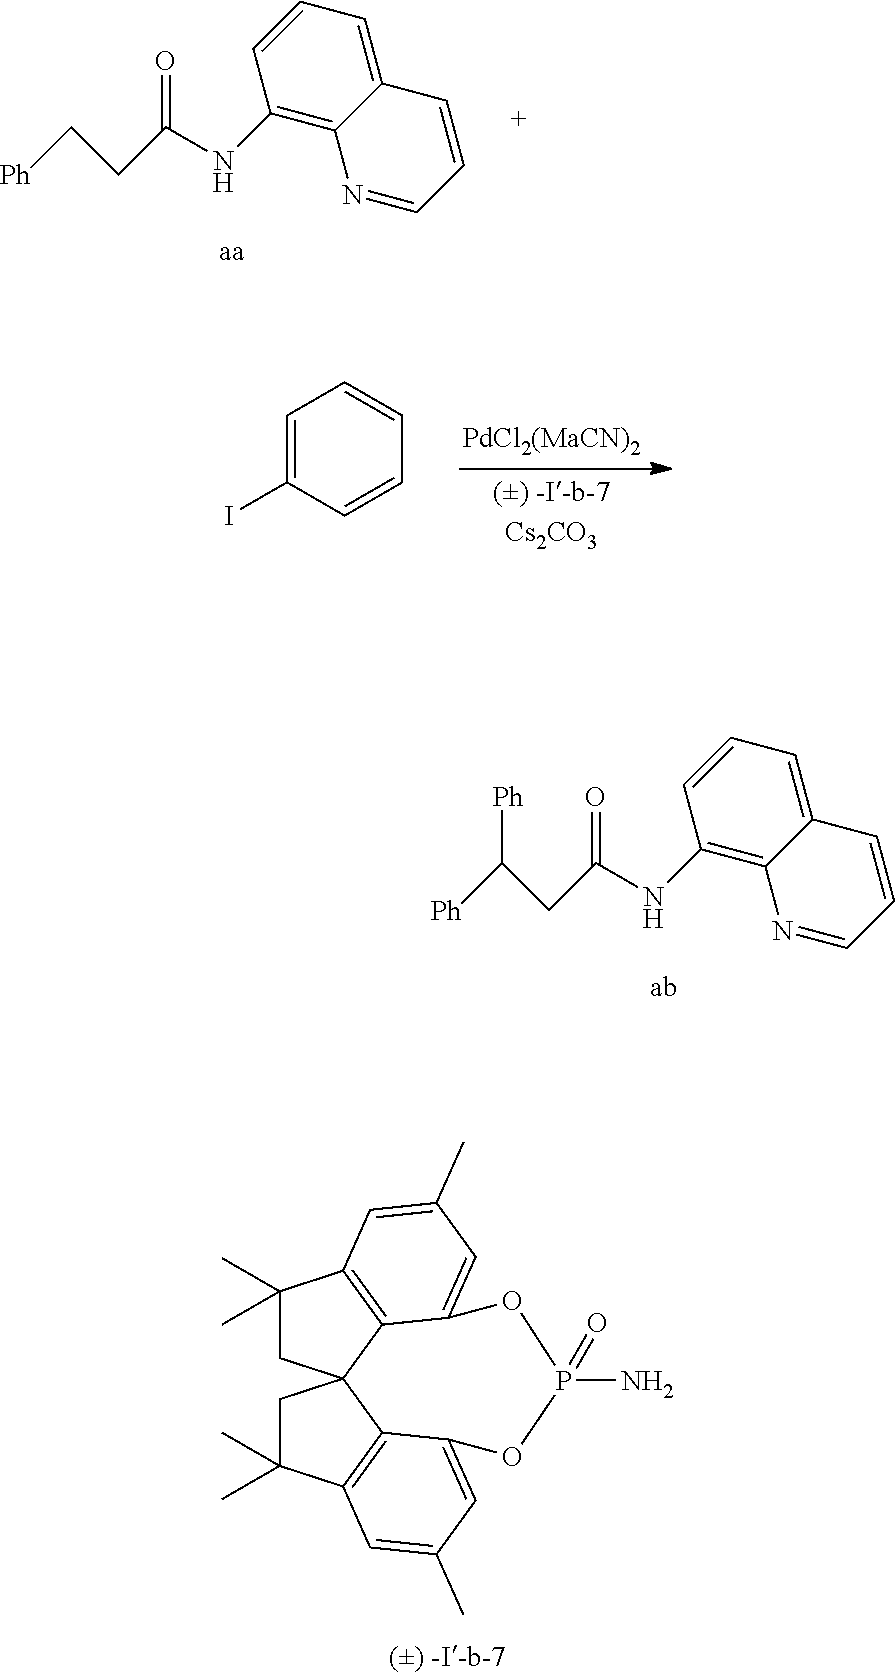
[Ph]C(CC(NC1=C2C(=CC=C1)C=CC=N2)=O)[Ph].C1(C)(C)CC23C4=C1C=C(C)C=C4OP(N)(=O)OC1=CC(C)=CC(=C21)C(C)(C)C3.[Ph]CCC(NC1=C2C(=CC=C1)C=CC=N2)=O.C1=C(I)C=CC=C1
